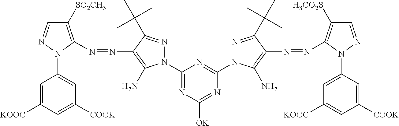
C1(N2N=CC([SO2CH3])=C2N=NC2=C(N)N(C3=NC([OK])=NC(N4N=C(C(C)(C)C)C(N=NC5=C([H3CO2S])C=NN5C5=CC([KOOC])=CC([COOK])=C5)=C4N)=N3)N=C2C(C)(C)C)=CC([COOK])=CC([KOOC])=C1
